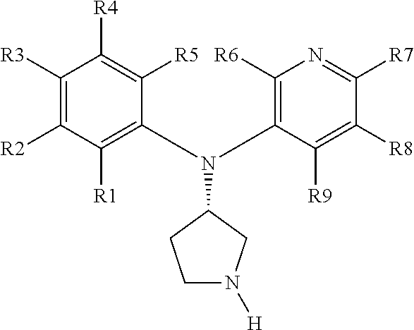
C1([R3])=C([R2])C([R1])=C(N(C2=C([R6])N=C([R7])C([R8])=C2[R9])C2CN([H])CC2)C([R5])=C1[R4]
